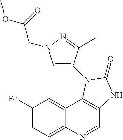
C1(Br)=CC=C2C(=C1)C1=C(C=N2)NC(=O)N1C1=CN(CC(OC)=O)N=C1C
